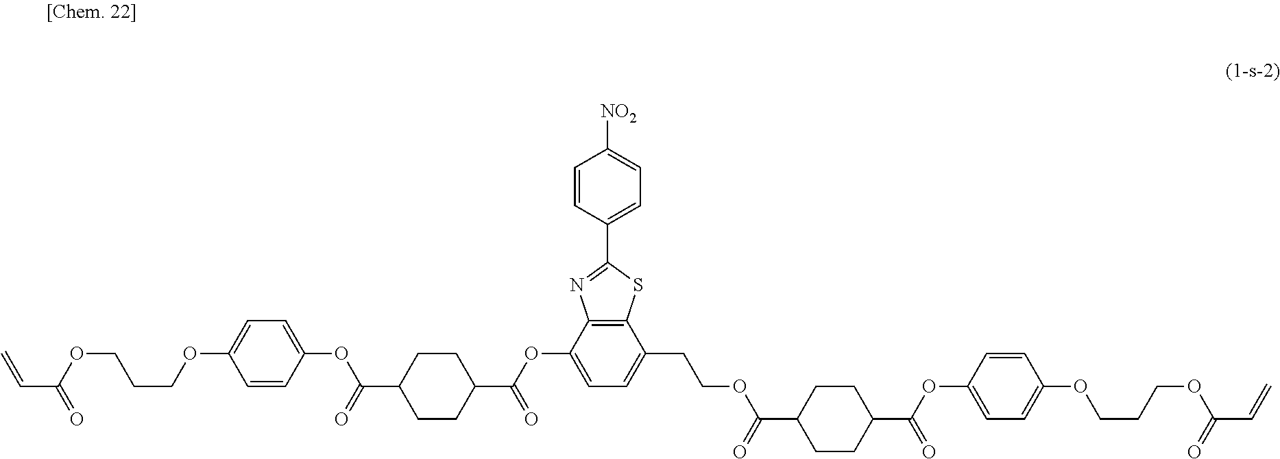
C(CCOC1=CC=C(OC(C2CCC(C(OC3=CC=C(CCOC(C4CCC(C(OC5=CC=C(OCCCOC(C=C)=O)C=C5)=O)CC4)=O)C4=C3N=C(C3=CC=C([NO2])C=C3)S4)=O)CC2)=O)C=C1)OC(C=C)=O
